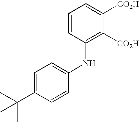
C1=CC(NC2=CC=C(C(C)(C)C)C=C2)=C([CO2H])C([CO2H])=C1
